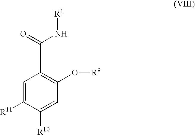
C1=C([R11])C([R10])=CC(O[R9])=C1C(=O)N[R1]
